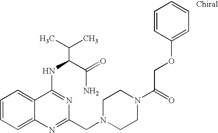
C1=CC=C2C(=C1)C(NC(C(N)=O)C(C)C)=NC(CN1CCN(C(COC3=CC=CC=C3)=O)CC1)=N2
